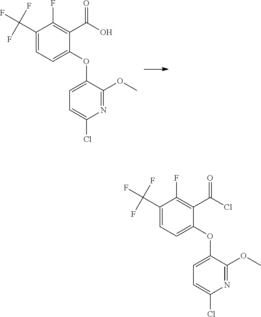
C1=C(C(F)(F)F)C(F)=C(C(=O)O)C(OC2=CC=C(Cl)N=C2OC)=C1.C1=C(C(F)(F)F)C(F)=C(C(=O)Cl)C(OC2=CC=C(Cl)N=C2OC)=C1
